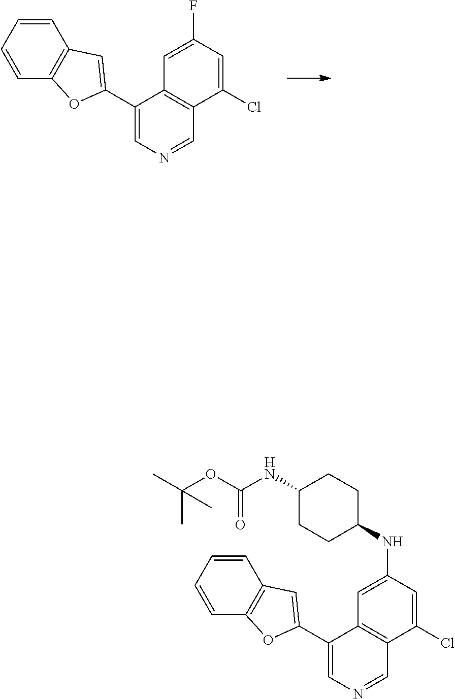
C1(Cl)=CC(F)=CC2=C1C=NC=C2C1=CC2=C(O1)C=CC=C2.C1(Cl)=CC(NC2CCC(NC(OC(C)(C)C)=O)CC2)=CC2=C1C=NC=C2C1=CC2=C(O1)C=CC=C2
